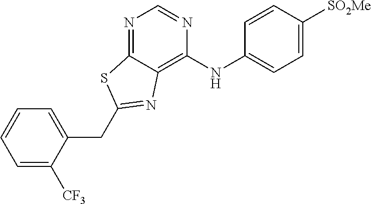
C1=C([CF3])C(CC2=NC3=C(NC4=CC=C([SO2Me])C=C4)N=CN=C3S2)=CC=C1
